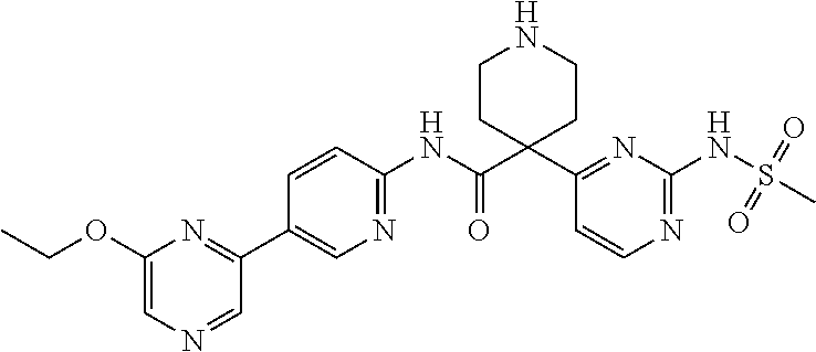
C1(C2(C(NC3=NC=C(C4=NC(OCC)=CN=C4)C=C3)=O)CCNCC2)=NC(NS(=O)(=O)C)=NC=C1
